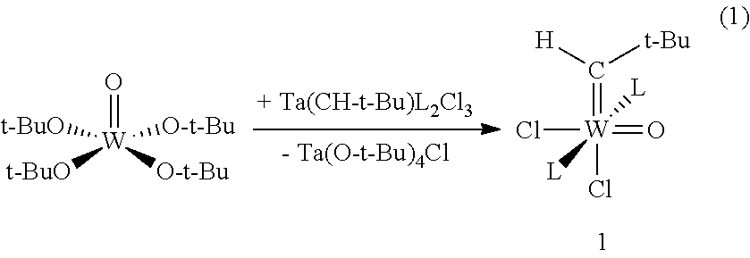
C(=[W](Cl)(=O)(Cl)([L])[L])([H])[t-Bu].[- Ta(O-t-Bu)4Cl].O=[W]([O-t-Bu])([t-BuO])([O-t-Bu])[t-BuO]
